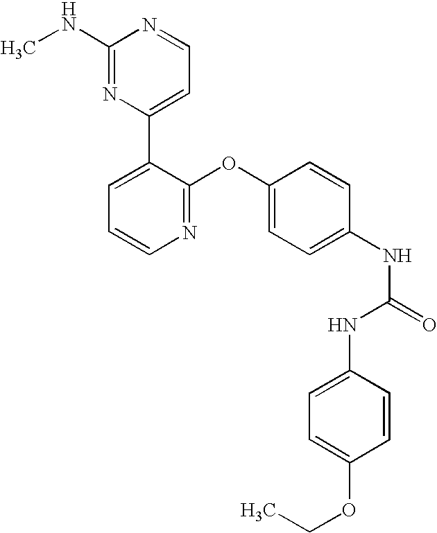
C1(NC)=NC(C2=CC=CN=C2OC2=CC=C(NC(=O)NC3=CC=C(OCC)C=C3)C=C2)=CC=N1
